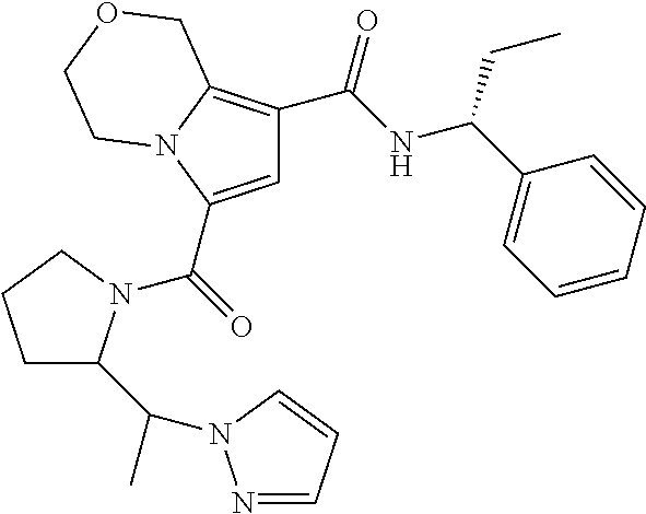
C1=C(C(=O)N2C(C(C)N3N=CC=C3)CCC2)N2C(=C1C(NC(C1=CC=CC=C1)CC)=O)COCC2
